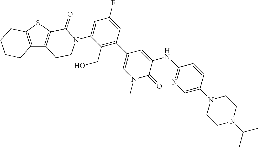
C12=C(C3=C(S1)C(=O)N(C1=CC(F)=CC(C4=CN(C)C(=O)C(NC5=NC=C(N6CCN(C(C)C)CC6)C=C5)=C4)=C1CO)CC3)CCCC2
